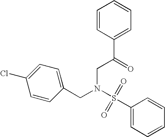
C1(S(N(CC2=CC=C(Cl)C=C2)CC(C2=CC=CC=C2)=O)(=O)=O)=CC=CC=C1
